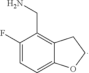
C1(F)=CC=C2C(=C1CN)CCO2
